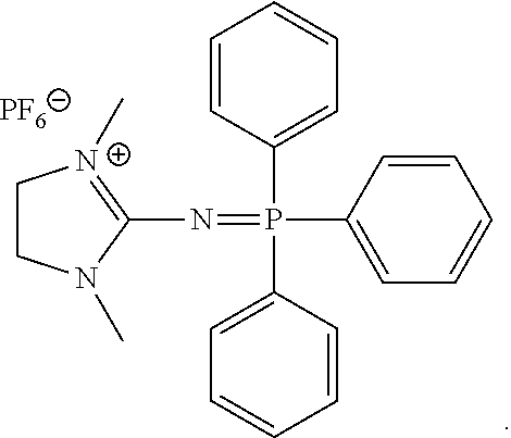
C1CN(C)C(N=P(C2=CC=CC=C2)(C2=CC=CC=C2)C2=CC=CC=C2)=[N+]1C.[PF6]
